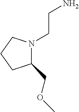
C1(COC)N(CCN)CCC1
